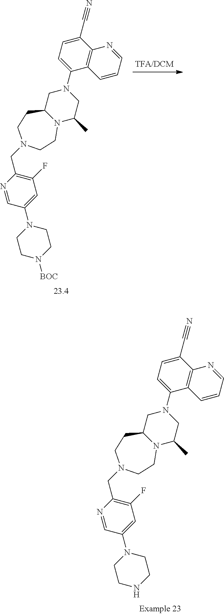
C1CN([BOC])CCN1C1=CC(F)=C(CN2CCC3N(C(C)CN(C4=CC=C(C#N)C5=C4C=CC=N5)C3)CC2)N=C1.C1CNCCN1C1=CC(F)=C(CN2CCC3N(C(C)CN(C4=CC=C(C#N)C5=C4C=CC=N5)C3)CC2)N=C1
